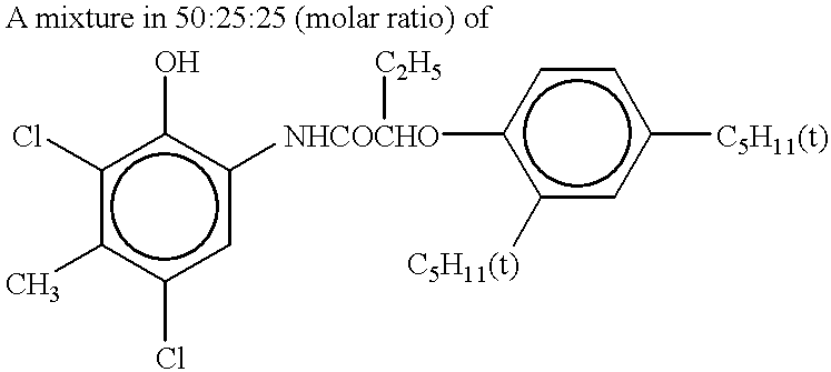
c1(Cl)c(O)c([NHCOCHO]([C2H5])c2c([C5H11(t)])cc([C5H11(t)])cc2)cc(Cl)c1C
